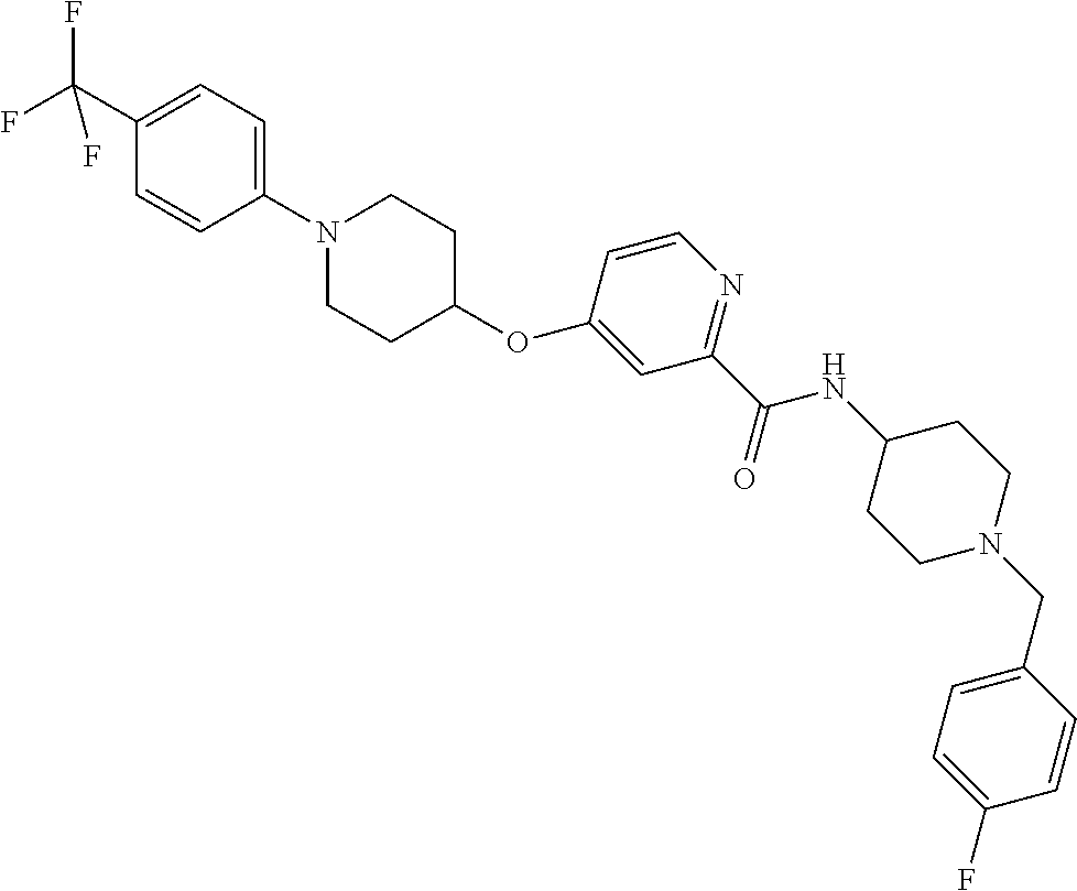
C1(C(F)(F)F)=CC=C(N2CCC(OC3=CC(C(NC4CCN(CC5=CC=C(F)C=C5)CC4)=O)=NC=C3)CC2)C=C1
